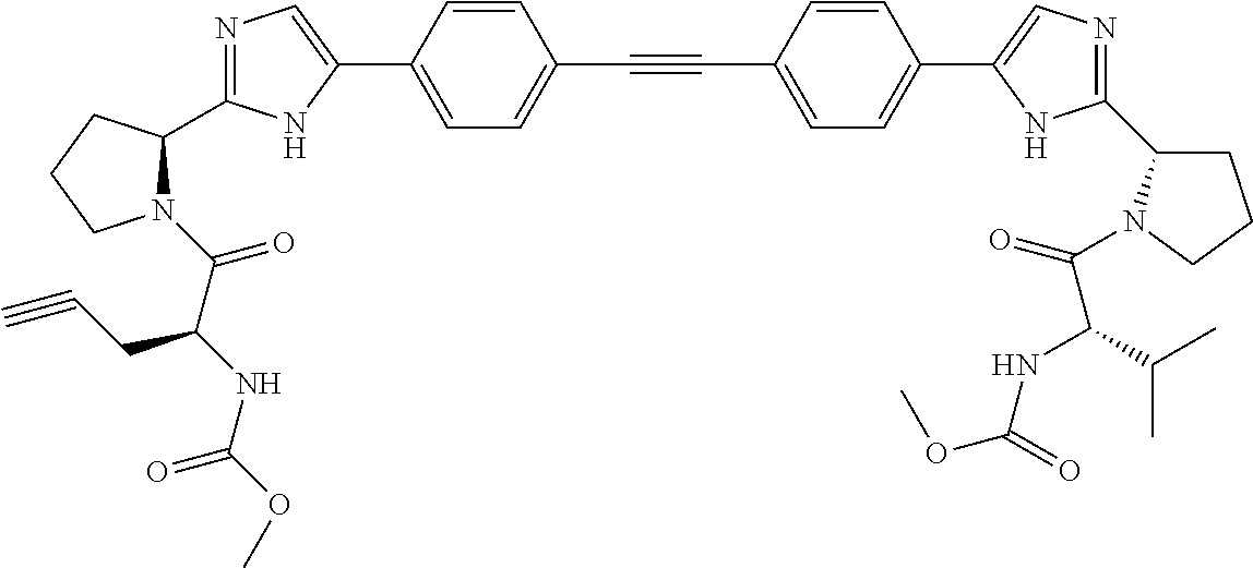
N1=C(C2N(C(=O)C(NC(OC)=O)CC#C)CCC2)NC(C2=CC=C(C#CC3=CC=C(C4=CN=C(C5CCCN5C(=O)C(C(C)C)NC(=O)OC)N4)C=C3)C=C2)=C1
